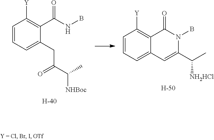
[H].C1(CC(C(C)[NHBoc])=O)=CC=CC([Y])=C1C(NB)=O.C1=CC=C2C(=C1[Y])C(=O)N(B)C(C(C)[NH2HCl])=C2.[H]
